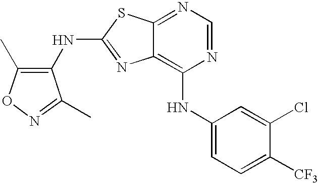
N1=CN=C2C(=C1NC1=CC=C([CF3])C(Cl)=C1)N=C(NC1=C(C)ON=C1C)S2
